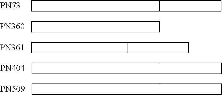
[PN73].[PN360].[PN361].[PN404].[PN509].C1CC2C1CC2.C1CCC1.C1CC2C1CC2.C1CC2C1CC2.C1CC2C1CC2
